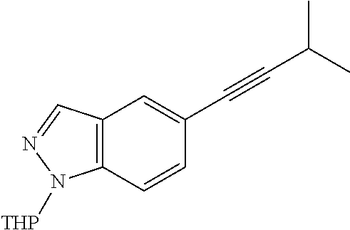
C12=C(C=CC(C#CC(C)C)=C1)N([THP])N=C2
